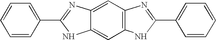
C1=CC(C2=NC3=CC4=C(C=C3N2)NC(C2=CC=CC=C2)=N4)=CC=C1
